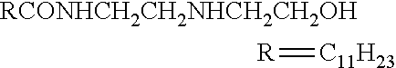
[RCONHCH2CH2NHCH2CH2OH].[R]=[C11H23]
